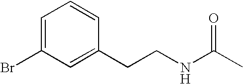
C1=C(Br)C=C(CCNC(C)=O)C=C1
